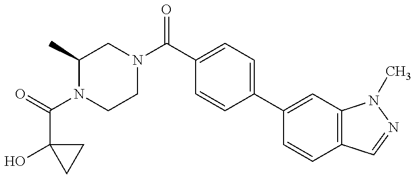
C1(C)N(C(C2(O)CC2)=O)CCN(C(=O)C2=CC=C(C3=CC4=C(C=C3)C=NN4C)C=C2)C1
